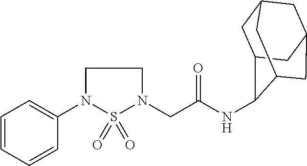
C1(N2CCN(CC(=O)NC3C4CC5CC(CC3C5)C4)S2(=O)=O)=CC=CC=C1
